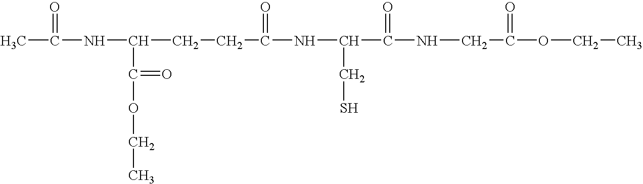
CC(=O)NC(C(OCC)=O)CCC(=O)NC(CS)C(=O)NCC(=O)OCC
